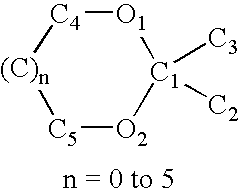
[O1]1[C4][(C)n][C5][O2][C1]1([C3])[C2]
